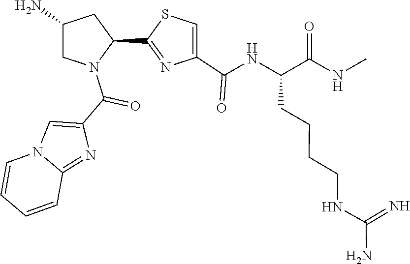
C1=CN2C(=NC(C(N3C(C4=NC(C(=O)NC(C(=O)NC)CCCCNC(=N)N)=CS4)CC(N)C3)=O)=C2)C=C1
